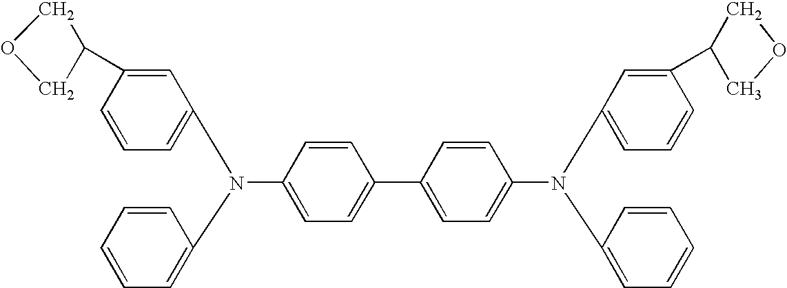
C1=CC=C(N(C2=CC=CC(C3COC3)=C2)C2=CC=C(C3=CC=C(N(C4=CC=CC=C4)C4=CC=CC(C5COC5)=C4)C=C3)C=C2)C=C1
